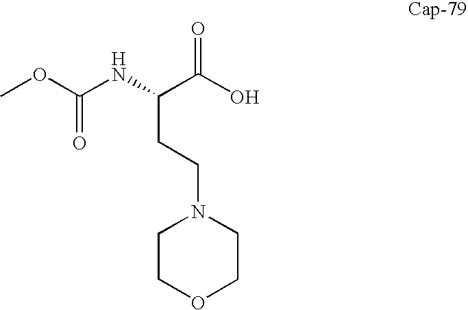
COC(=O)NC(C(O)=O)CCN1CCOCC1
